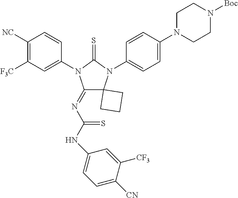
C1(=NC(NC2=CC=C([CN])C([CF3])=C2)=S)C2(N(C3=CC=C(N4CCN([Boc])CC4)C=C3)C(=S)N1C1=CC([F3C])=C([NC])C=C1)CCC2
